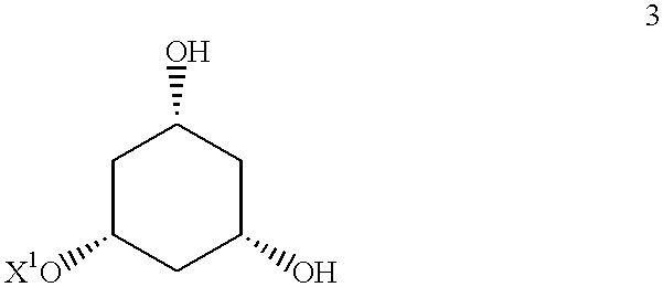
C1C([X1O])CC(O)CC1O
